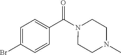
C1=C(Br)C=CC(C(N2CCN(C)CC2)=O)=C1
